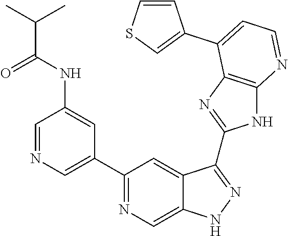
C1=NC=C(C2=NC=C3C(=C2)C(C2=NC4=C(N2)N=CC=C4C2=CSC=C2)=NN3)C=C1NC(C(C)C)=O
